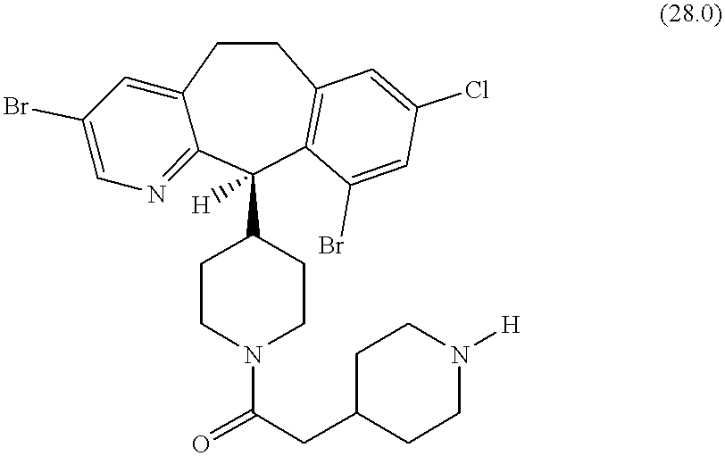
C12=CC(Br)=CN=C1C(C1CCN(C(=O)CC3CCN([H])CC3)CC1)([H])C1=C(CC2)C=C(Cl)C=C1Br
